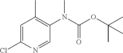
C1=C(Cl)N=CC(N(C(=O)OC(C)(C)C)C)=C1C
